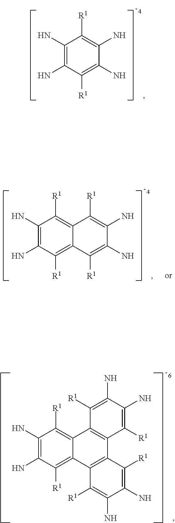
C1(N)=C(N)C([R1])=C(N)C(N)=C1[R1].C12=C([R1])C(N)=C(N)C([R1])=C1C([R1])=C(N)C(N)=C2[R1].C1(N)=C(N)C([R1])=C2C(=C1[R1])C1=C(C3=C2C([R1])=C(N)C(N)=C3[R1])C([R1])=C(N)C(N)=C1[R1]
